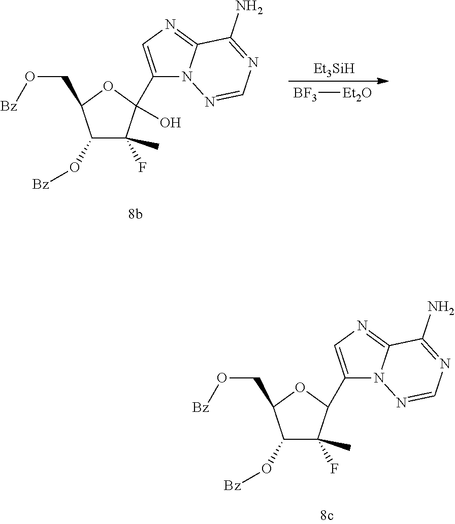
C1(C)(F)C(C2=CN=C3N2N=CN=C3N)OC(CO[Bz])C1O[Bz].C1(C)(F)C(C2=CN=C3N2N=CN=C3N)(O)OC(CO[Bz])C1O[Bz].[Et3SiH].[BF3][Et2O]
